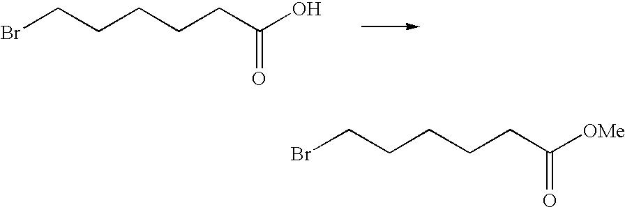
BrCCCCCC(O)=O.BrCCCCCC([OMe])=O
